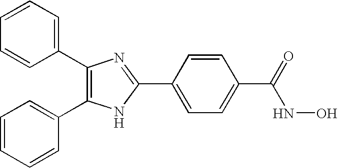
C1(C2=CC=C(C(=O)NO)C=C2)=NC(C2=CC=CC=C2)=C(C2=CC=CC=C2)N1
